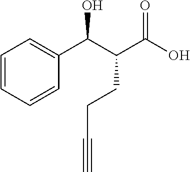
C1=CC=CC(C(C(C(O)=O)CCC#C)O)=C1
